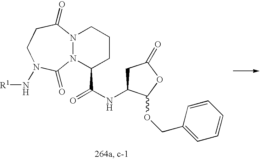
N12N(C(C(NC3CC(=O)OC3OCC3=CC=CC=C3)=O)CCC1)C(=O)N(N[R1])CCC2=O
